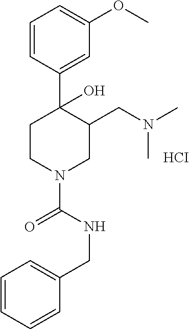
[HCI].C1=CC(C2(O)CCN(C(NCC3=CC=CC=C3)=O)CC2CN(C)C)=CC(OC)=C1
